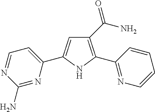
C1(C(=O)N)=C(C2=NC=CC=C2)NC(C2=CC=NC(N)=N2)=C1
